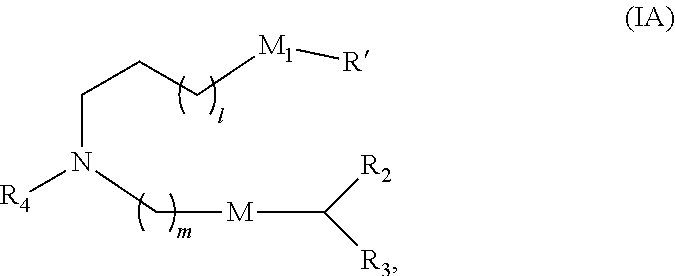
C(N(C[M]C([R2])[R3])[R4])CC[M1][R]
